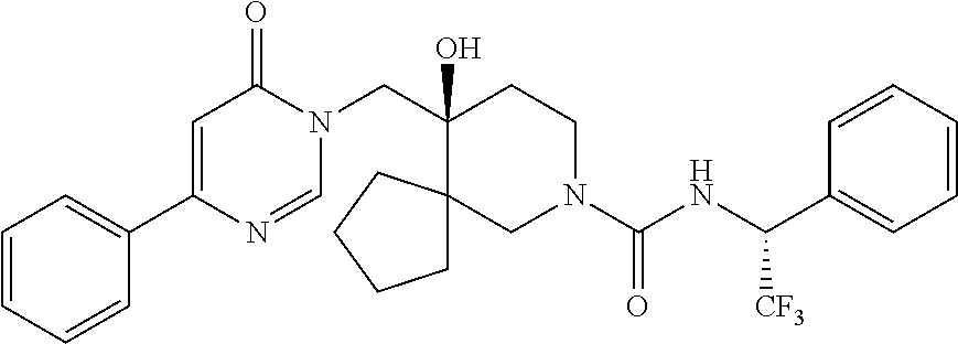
C1=CC=CC(C2=CC(=O)N(CC3(O)CCN(C(=O)NC(C4=CC=CC=C4)[CF3])CC34CCCC4)C=N2)=C1
